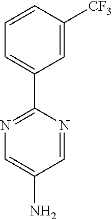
C1=C([CF3])C=CC=C1C1=NC=C(N)C=N1
